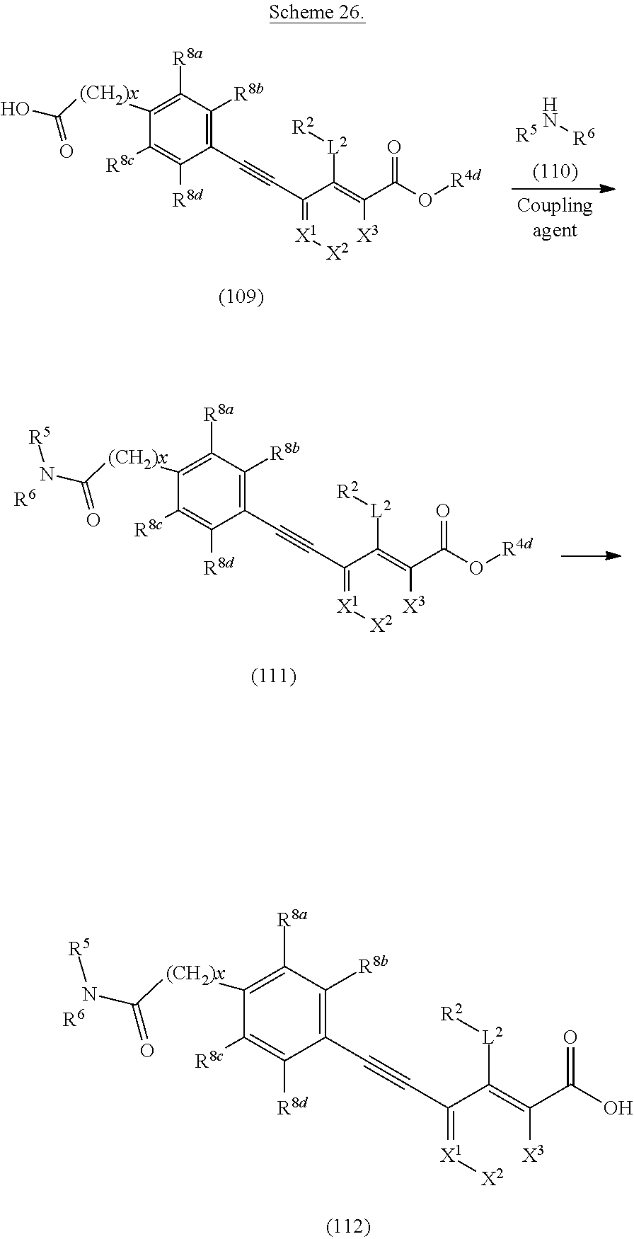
[R6]N.[R5].[(CH2)x](C(O)=O)C1=C([R8a])C([R8b])=C(C#CC(=[X1][X2])C(=C(C(=O)O[R4d])[X3])[L2][R2])C([R8d])=C1[R8c].[R6].[(CH2)x](C(N[R5])=O)C1=C([R8a])C([R8b])=C(C#CC(=[X1][X2])C(=C(C(=O)O[R4d])[X3])[L2][R2])C([R8d])=C1[R8c].[R6].[(CH2)x](C(N[R5])=O)C1=C([R8a])C([R8b])=C(C#CC(=[X1][X2])C(=C(C(=O)O)[X3])[L2][R2])C([R8d])=C1[R8c]
